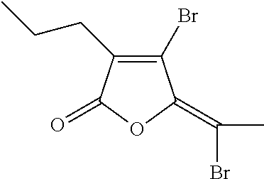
C1(Br)=C(CCC)C(=O)OC1=C(Br)C
